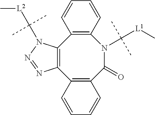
C12=C(C3=C(C(=O)N(C([L1]C)(C)C)C4=C1C=CC=C4)C=CC=C3)N=NN2C([L2]C)(C)C
